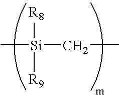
C[Si](CC)([R8])[R9]
